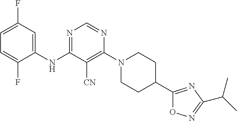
C1=C(F)C=C(NC2=NC=NC(N3CCC(C4=NC(C(C)C)=NO4)CC3)=C2[CN])C(F)=C1
